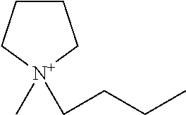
C1CC[N+](C)(CCCC)C1
